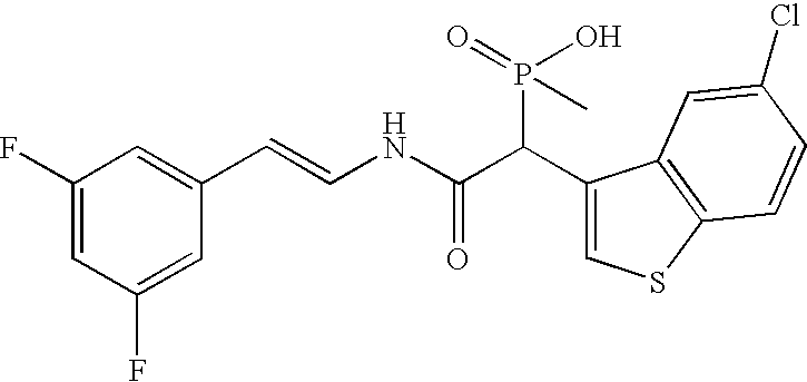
C1(F)=CC(F)=CC(C=CNC(C(C2=CSC3=C2C=C(Cl)C=C3)P(O)(C)=O)=O)=C1
